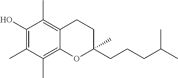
C1(O)=C(C)C(C)=C2C(=C1C)CCC(CCCC(C)C)(C)O2
